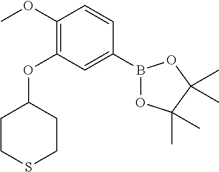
B1(C2=CC(OC3CCSCC3)=C(OC)C=C2)OC(C)(C)C(C)(C)O1
